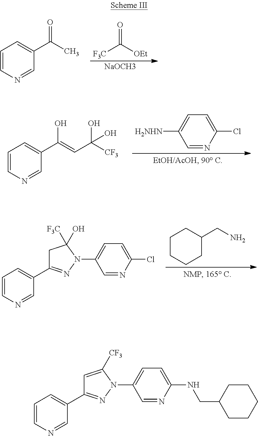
C1=CN=CC(C(C)=O)=C1.[F3C]C([OEt])=O.[NaOCH3].C1=CN=CC(C(=CC([CF3])(O)O)O)=C1.C1=NC(Cl)=CC=C1[H2NHN].C1=CN=CC(C2=NN(C3=CC=C(Cl)N=C3)C([F3C])(O)C2)=C1.C1CCCC(CN)C1.C1=CN=CC(C2=NN(C3=CC=C(NCC4CCCCC4)N=C3)C([CF3])=C2)=C1
